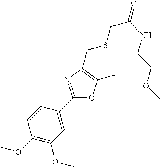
C1=CC(C2=NC(CSCC(NCCOC)=O)=C(C)O2)=CC(OC)=C1OC
